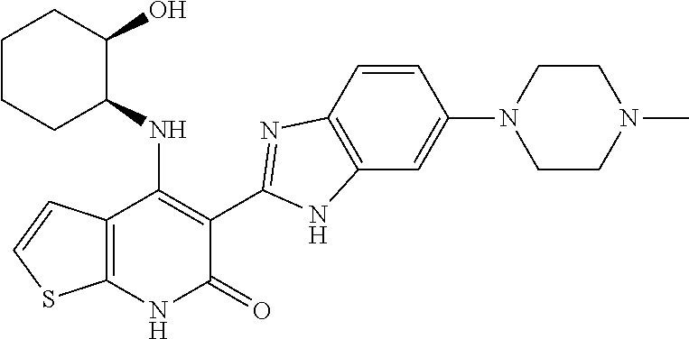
C1=CC2=C(C=C1N1CCN(C)CC1)NC(C1=C(NC3C(O)CCCC3)C3=C(NC1=O)SC=C3)=N2
